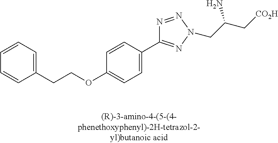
C1(OCCC2=CC=CC=C2)=CC=C(C2=NN(CC(C[CO2H])N)N=N2)C=C1
